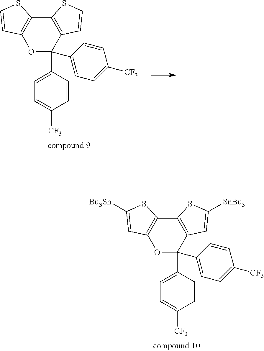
O1C(C2=CC=C([CF3])C=C2)(C2=CC=C([CF3])C=C2)C2=C(C3=C1C=C([Bu3Sn])S3)SC([SnBu3])=C2.O1C(C2=CC=C([CF3])C=C2)(C2=CC=C([CF3])C=C2)C2=C(C3=C1C=CS3)SC=C2
